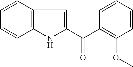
C12=C(NC(C(C3=C(OC)C=CC=C3)=O)=C1)C=CC=C2
